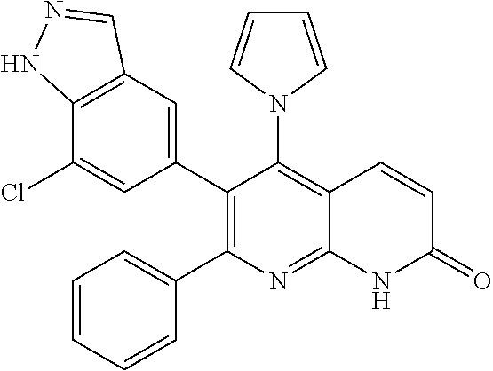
C12=C(C=C(C3=C(C4=CC=CC=C4)N=C4C(=C3N3C=CC=C3)C=CC(=O)N4)C=C1Cl)C=NN2
